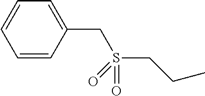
C1=CC(CS(CCC)(=O)=O)=CC=C1
